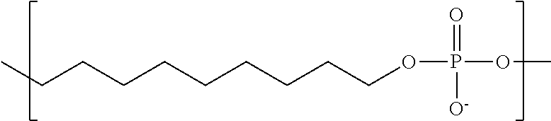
C(CCOP(OC)(=O)[O-])CCCCCCC
